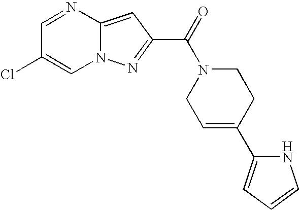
C1=NC2=CC(C(=O)N3CC=C(C4=CC=CN4)CC3)=NN2C=C1Cl
